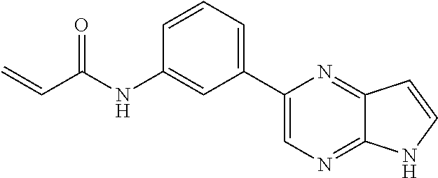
C=CC(NC1=CC(C2=CN=C3C(=N2)C=CN3)=CC=C1)=O
